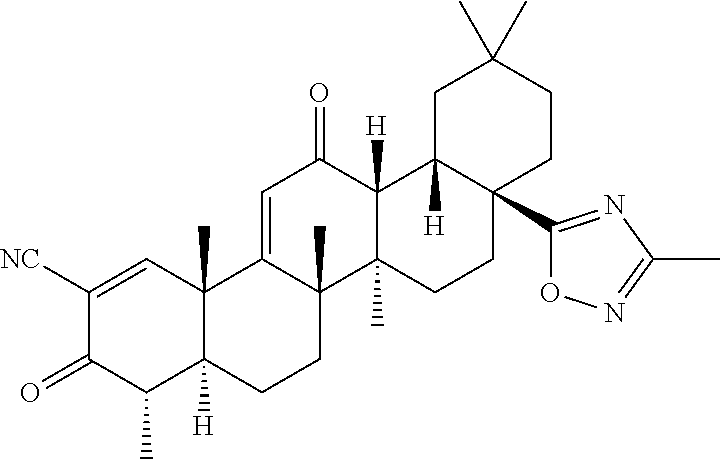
C12(C)C([H])(CCC3(C)C1=CC(=O)C1([H])C3(C)CCC3(C4=NC(C)=NO4)C1([H])CC(C)(C)CC3)C(C)C(=O)C([NC])=C2
